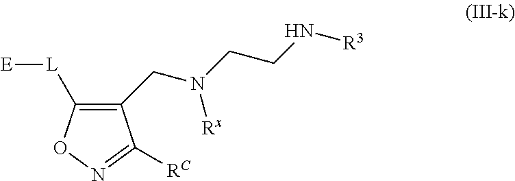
C1(CN(CCN[R3])[Rx])=C([L][E])ON=C1[RC]
